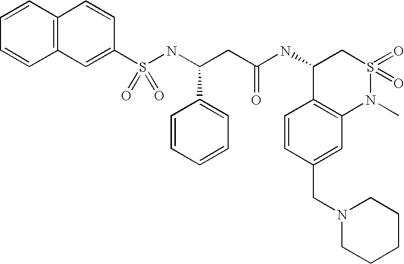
C12=C(C=C(S(NC(CC(NC3C4=C(N(C)S(=O)(=O)C3)C=C(CN3CCCCC3)C=C4)=O)C3=CC=CC=C3)(=O)=O)C=C1)C=CC=C2
